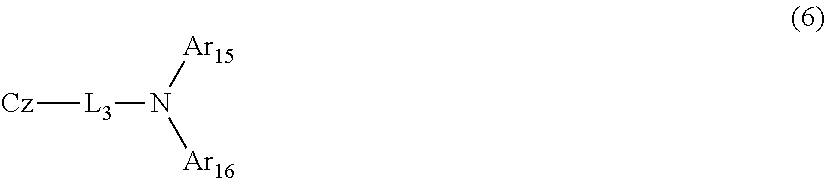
[Cz][L3]N([Ar16])[Ar15]
